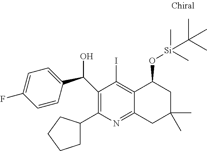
C1(C(O)C2=CC=C(F)C=C2)=C(C2CCCC2)N=C2C(=C1I)C(O[Si](C)(C)C(C)(C)C)CC(C)(C)C2
